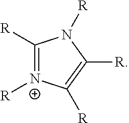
C1([R])=[N+]([R])C([R])=C([R])N1[R]
